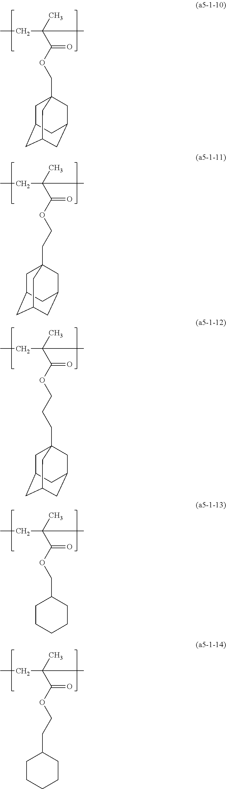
CCC(C)(C(=O)OCC12CC3CC(CC(C1)C3)C2)C.CCC(C)(C(=O)OCCC12CC3CC(CC(C1)C3)C2)C.CCC(C)(C(=O)OCCCC12CC3CC(CC(C1)C3)C2)C.CCC(C)(C(=O)OCC1CCCCC1)C.CCC(C)(C(=O)OCCC1CCCCC1)C
